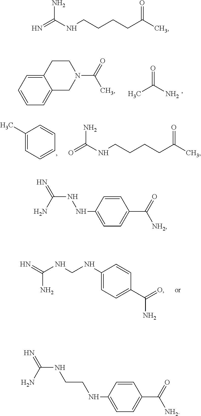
CC(N)=O.C12=CC=CC=C1CN(C(C)=O)CC2.C1(C)=CC=CC=C1.O=C(NCCCCC(C)=O)N.C1(NCNC(=N)N)=CC=C(C(N)=O)C=C1.N=C(NCCCCC(C)=O)N.C1=CC(NNC(N)=N)=CC=C1C([NH2])=O.C1=CC(NCCNC(N)=N)=CC=C1C([NH2])=O
